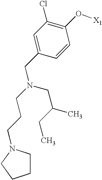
C1=C(CN(CCCN2CCCC2)CC(CC)C)C=CC(O[X1])=C1Cl
